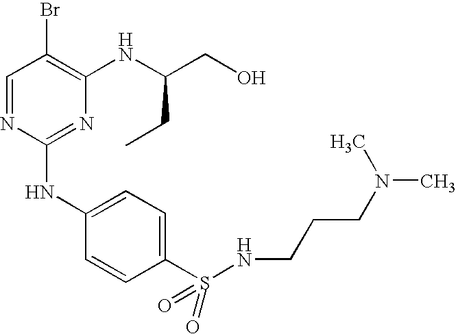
C1=NC(NC2=CC=C(S(=O)(=O)NCCCN(C)C)C=C2)=NC(NC(CO)CC)=C1Br
